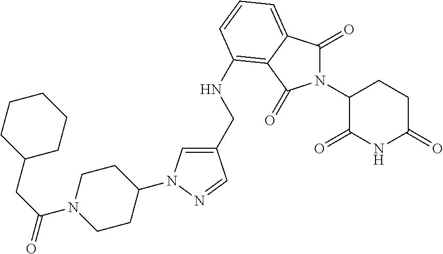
C1(CNC2=C3C(=CC=C2)C(=O)N(C2C(=O)NC(=O)CC2)C3=O)=CN(C2CCN(C(CC3CCCCC3)=O)CC2)N=C1
